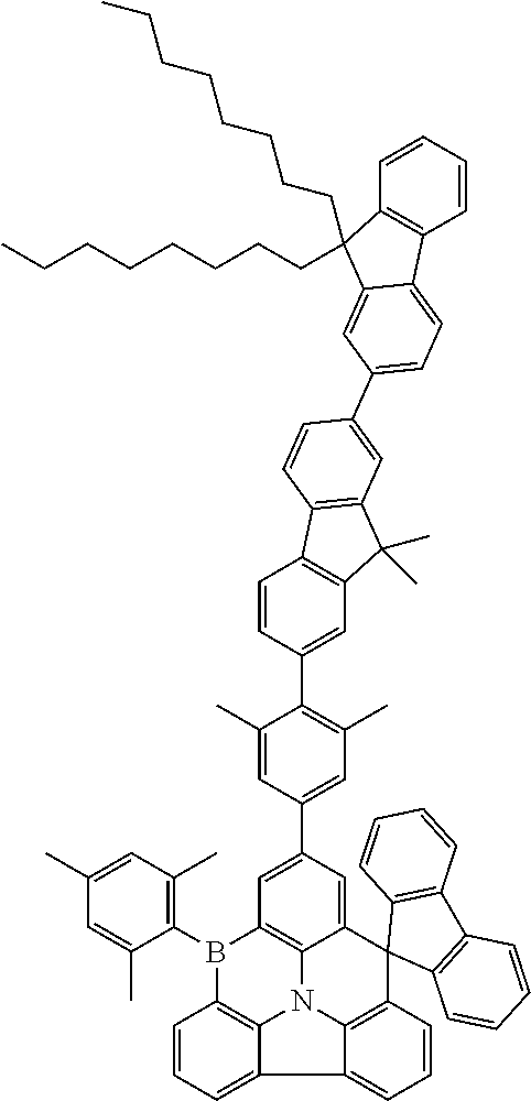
C1=CC=CC2=C1C(CCCCCCCC)(CCCCCCCC)C1=CC(C3=CC4=C(C=C3)C3=C(C4(C)C)C=C(C4=C(C)C=C(C5=CC6=C7C(=C5)C5(C8=C9N7C7=C(B6C6=C(C)C=C(C)C=C6C)C=CC=C7C9=CC=C8)C6=C(C7=C5C=CC=C7)C=CC=C6)C=C4C)C=C3)=CC=C21
